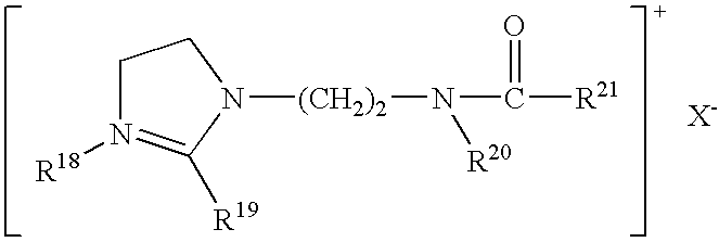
C1N([R18])=C([R19])N([(CH2)2]N(C([R21])=O)[R20])C1
